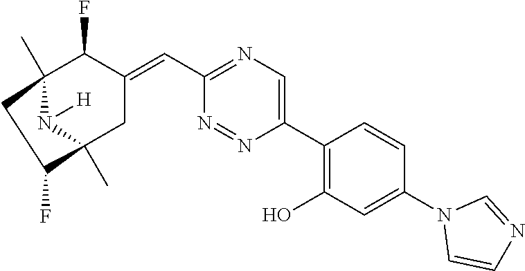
C12(C)N([H])C(C)(CC(=CC3=NC=C(C4=C(O)C=C(N5C=CN=C5)C=C4)N=N3)C1F)C(F)C2
